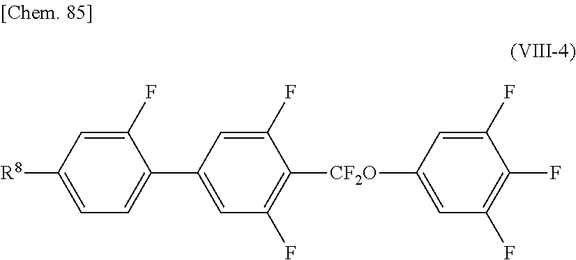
C1(F)=CC(C2=CC=C([R8])C=C2F)=CC(F)=C1[CF2O]C1=CC(F)=C(F)C(F)=C1
